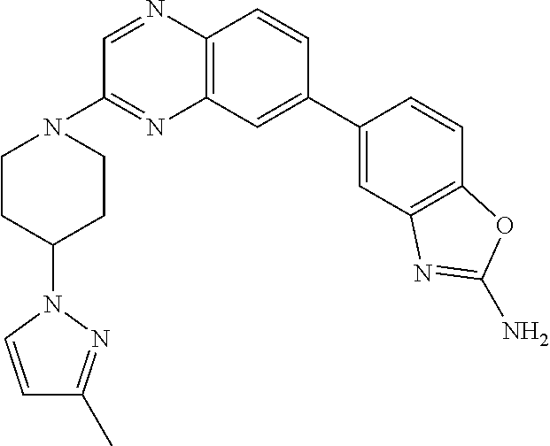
C12=C(C=C(C3=CC4=C(C=C3)OC(N)=N4)C=C1)N=C(N1CCC(N3N=C(C)C=C3)CC1)C=N2
